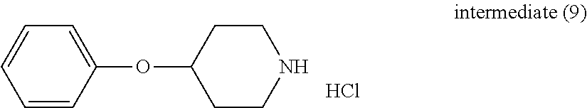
C1(OC2CCNCC2)=CC=CC=C1.Cl
